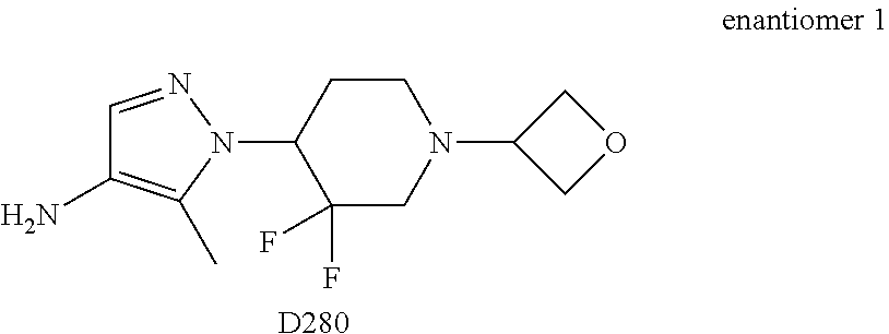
C1=NN(C2C(F)(F)CN(C3COC3)CC2)C(C)=C1N.[D280]
